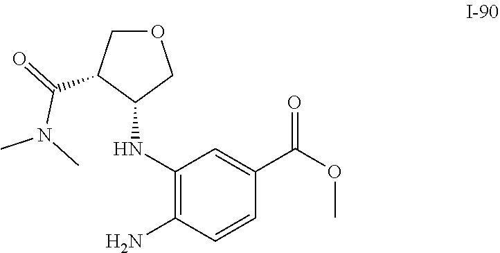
C1(NC2COCC2C(=O)N(C)C)=C(N)C=CC(C(OC)=O)=C1
